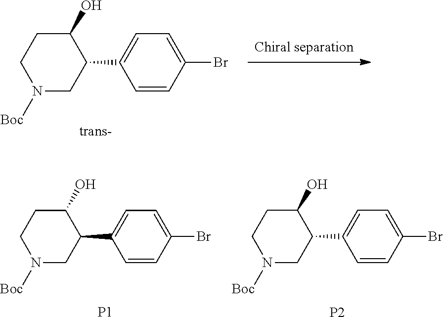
[Chiral separation].C1=CC(Br)=CC=C1C1C(O)CCN([Boc])C1.C1=CC(Br)=CC=C1C1C(O)CCN([Boc])C1.[P2].C1=CC(Br)=CC=C1C1C(O)CCN([Boc])C1.[P1]
